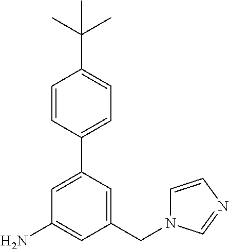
C1(N)=CC(CN2C=CN=C2)=CC(C2=CC=C(C(C)(C)C)C=C2)=C1
